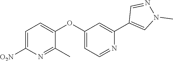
C1=C([O2N])N=C(C)C(OC2=CC=NC(C3=CN(C)N=C3)=C2)=C1
